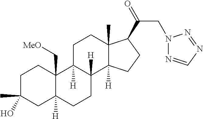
C1C(C)(O)CC2([H])C(C[MeO])(C1)C1([H])C([H])(CC2)C2([H])C(C)(CC1)C(C(=O)CN1N=CN=N1)CC2
